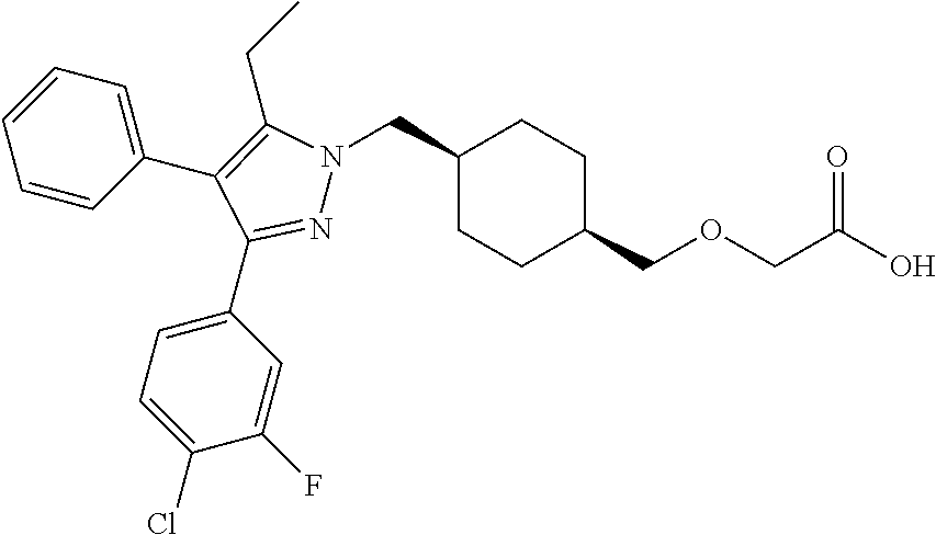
C1(CN2N=C(C3=CC=C(Cl)C(F)=C3)C(C3=CC=CC=C3)=C2CC)CCC(COCC(O)=O)CC1
